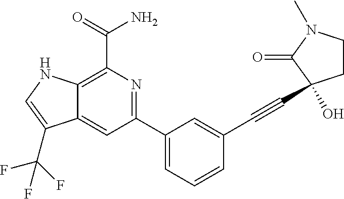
C12=CC(C3=CC=CC(C#CC4(O)CCN(C)C4=O)=C3)=NC(C(=O)N)=C1NC=C2C(F)(F)F
